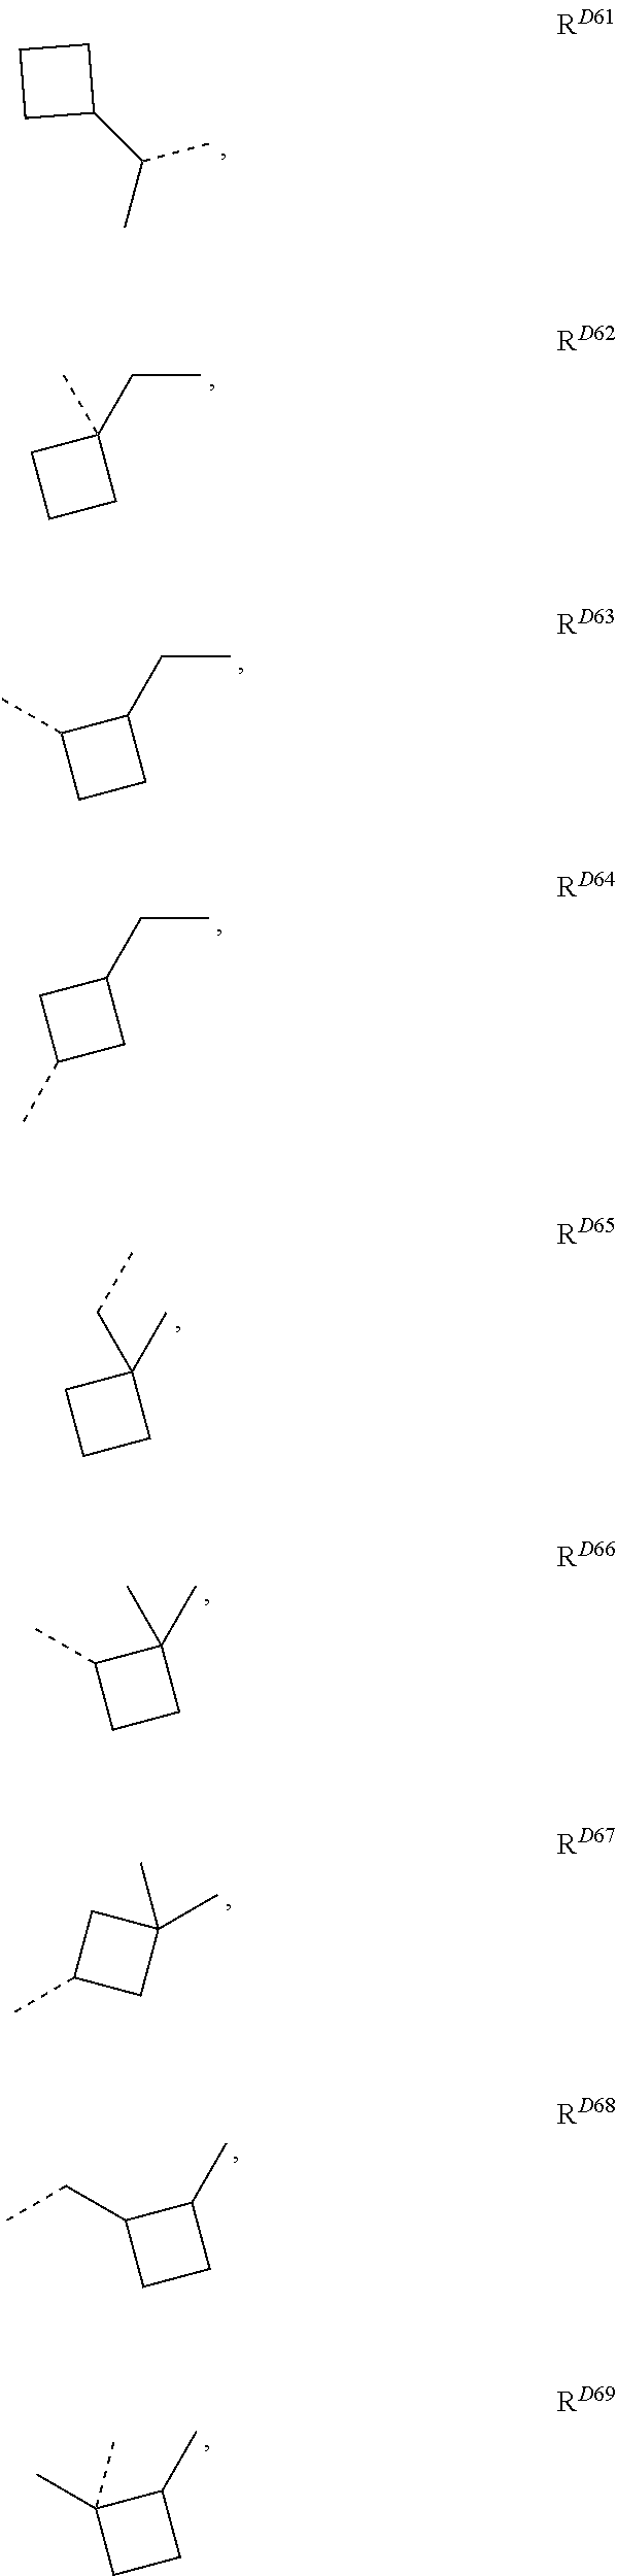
C1(C(C)C)CCC1.C(C)C1(C)CCC1.CC1CCC1CC.C1C(C)CC1CC.C1(C)(CC)CCC1.C1(C)(C)C(C)CC1.C1C(C)CC1(C)C.C1(C)C(CC)CC1.C1(C)C(C)(C)CC1
